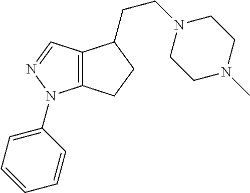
C12=C(C=NN1C1=CC=CC=C1)C(CCN1CCN(C)CC1)CC2
